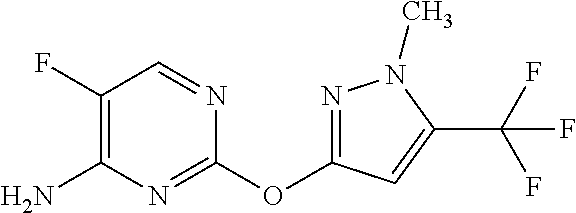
C1(OC2=NC(N)=C(F)C=N2)=NN(C)C(C(F)(F)F)=C1
